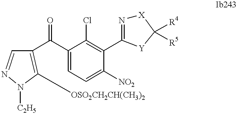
C1([OSO2CH2CH(CH3)2])=C(C(C2=CC=C([NO2])C(C3=N[X]C([R4])([R5])[Y]3)=C2Cl)=O)C=NN1[C2H5]
